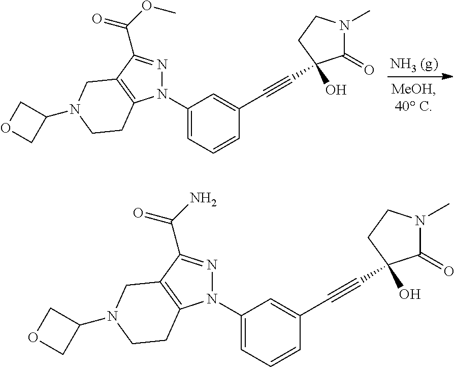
C1(N2N=C(C(N)=O)C3=C2CCN(C2COC2)C3)=CC=CC(C#CC2(O)C(=O)N(C)CC2)=C1.C1(N2N=C(C(OC)=O)C3=C2CCN(C2COC2)C3)=CC=CC(C#CC2(O)C(=O)N(C)CC2)=C1
